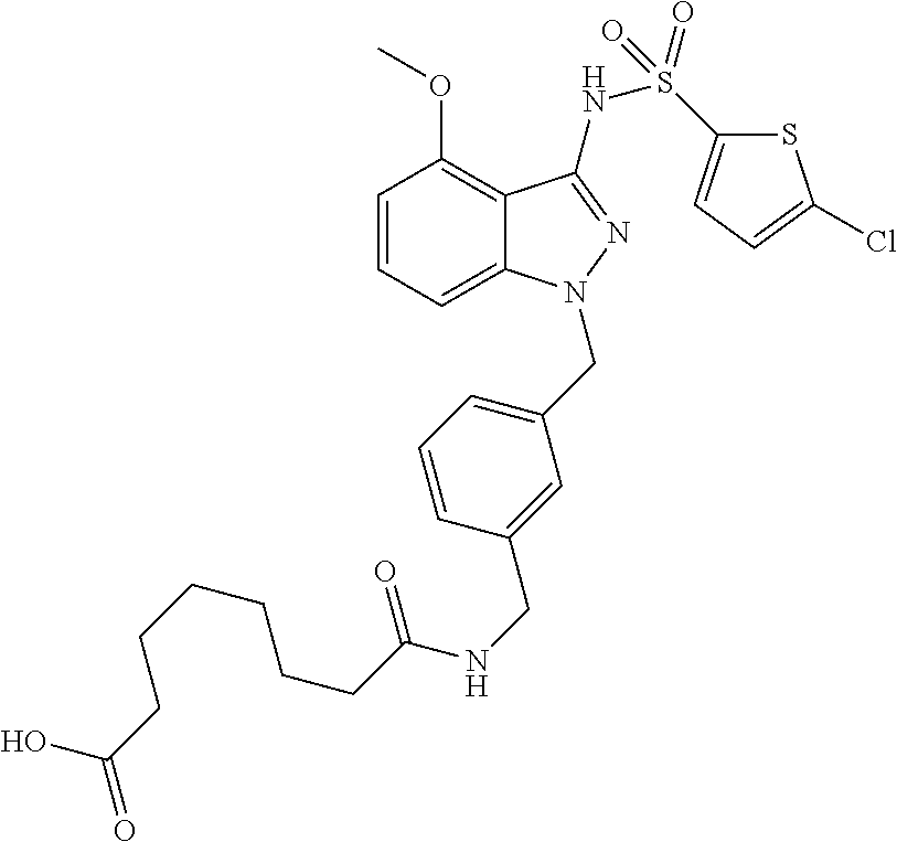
C1=CC=C2C(=C1OC)C(NS(=O)(C1=CC=C(Cl)S1)=O)=NN2CC1=CC=CC(CNC(CCCCCCC(=O)O)=O)=C1
